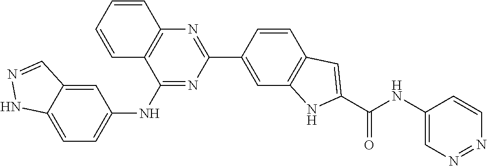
C1(NC2=CC=C3C(=C2)C=NN3)=NC(C2=CC3=C(C=C2)C=C(C(NC2=CN=NC=C2)=O)N3)=NC2=C1C=CC=C2
